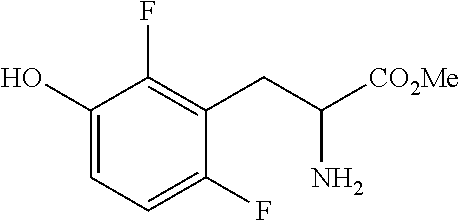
C1(O)=CC=C(F)C(CC([CO2Me])N)=C1F
